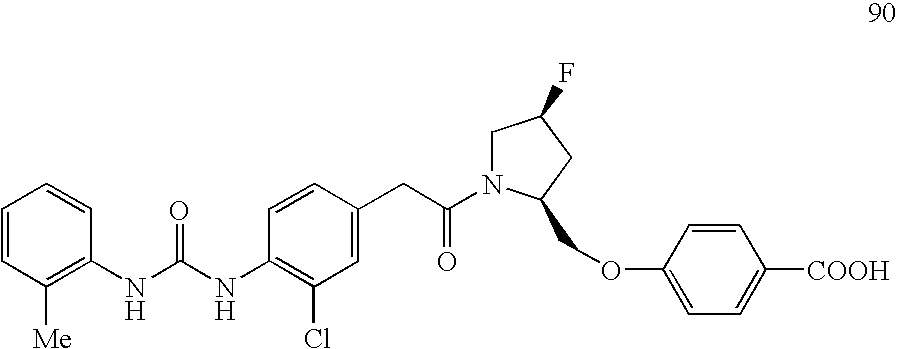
C1=CC([Me])=C(NC(NC2=C(Cl)C=C(CC(=O)N3CC(F)CC3COC3=CC=C([COOH])C=C3)C=C2)=O)C=C1
